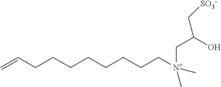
C(CCCCCC[N+](CC(O)C[SO3-])(C)C)CC=C
